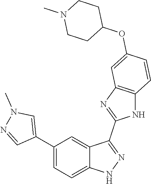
C1(C2=CN(C)N=C2)=CC=C2C(=C1)C(C1=NC3=C(N1)C=CC(OC1CCN(C)CC1)=C3)=NN2
